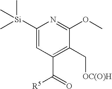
C1([Si](C)(C)C)=CC(C(=O)[R5])=C(C[OC(O)H])C(OC)=N1
